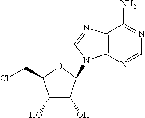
ClCC1OC(N2C3=C(C(N)=NC=N3)N=C2)C(O)C1O
